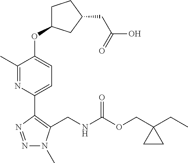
N1=NC(C2=CC=C(OC3CCC(CC(=O)O)C3)C(C)=N2)=C(CNC(OCC2(CC)CC2)=O)N1C
